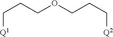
[Q1]CCCOCCC[Q2]
